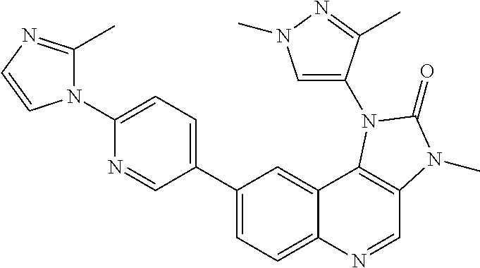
C1(C2=CC=C3C(=C2)C2=C(C=N3)N(C)C(=O)N2C2=CN(C)N=C2C)=CC=C(N2C(C)=NC=C2)N=C1
